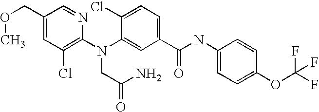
C1(COC)=CC(Cl)=C(N(C2=CC(C(NC3=CC=C(OC(F)(F)F)C=C3)=O)=CC=C2Cl)CC(N)=O)N=C1
